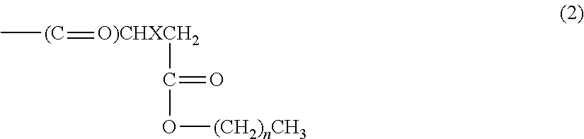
C[(C]=[O)CHXCH2]C(O[(CH2)nCH3])=O
